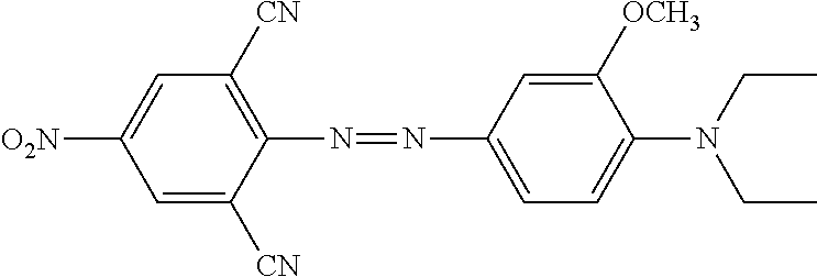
[NO2]C1=CC([CN])=C(N=NC2=CC=C(N(CC)CC)C([OCH3])=C2)C([CN])=C1
